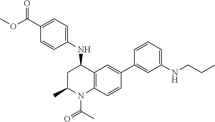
N(C1CC(C)N(C(C)=O)C2=C1C=C(C1=CC(NCCC)=CC=C1)C=C2)C1=CC=C(C(OC)=O)C=C1
